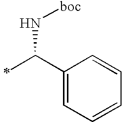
C1(C(C)N[boc])=CC=CC=C1
